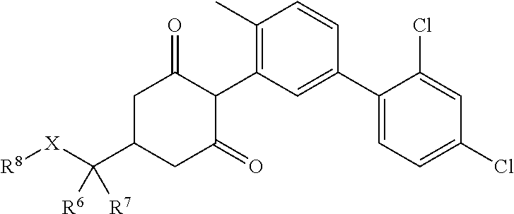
C1C(C([X][R8])([R6])[R7])CC(=O)C(C2=C(C)C=CC(C3=CC=C(Cl)C=C3Cl)=C2)C1=O
